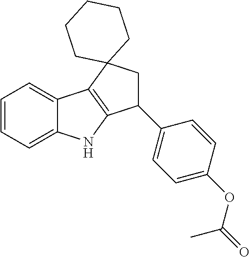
C1=CC=C2C(=C1)C1=C(N2)C(C2=CC=C(OC(=O)C)C=C2)CC12CCCCC2
